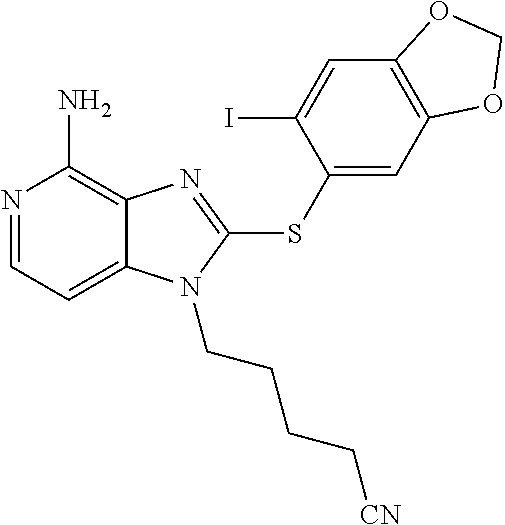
N1=CC=C2C(=C1N)N=C(SC1=CC3=C(C=C1I)OCO3)N2CCCC[CN]
